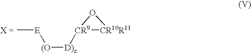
C[E][(O][D)z][CR9]1[CR10R11]O1
